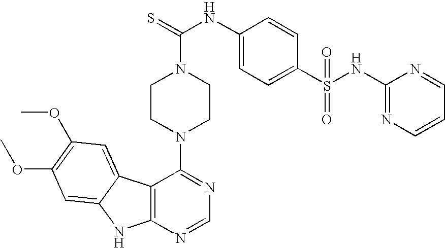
C12=C(N=CN=C1N1CCN(C(NC3=CC=C(S(=O)(NC4=NC=CC=N4)=O)C=C3)=S)CC1)NC1=CC(OC)=C(OC)C=C21
